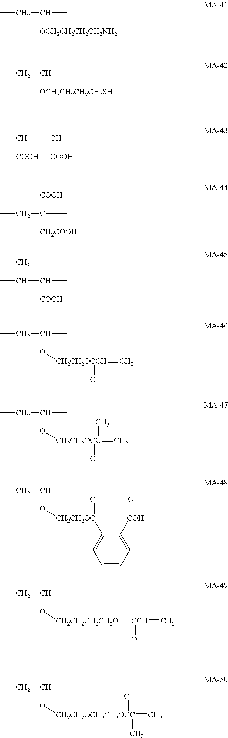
CCC(C)[OCH2CH2CH2CH2NH2].CCC(C)[OCH2CH2CH2CH2SH].CC(C([COOH])C)[COOH].CCC(C)([CH2COOH])[COOH].CC(C(C)[COOH])C.CCC(C)O[CH2CH2OCCH](=C)=O.CCC(C)O[CH2CH2OCC](=C)(C)=O.CCC(C)O[CH2CH2OC](C1=CC=CC=C1[COH]=O)=O.CCC(C)O[CH2CH2CH2CH2O][CCH](=C)=O.CCC(C)O[CH2CH2OCH2CH2OCC](=C)(=O)C
